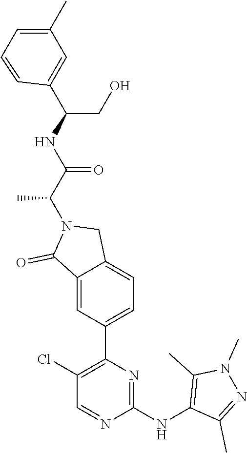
C1(C)=CC=CC(C(NC(=O)C(C)N2C(=O)C3=CC(C4=C(Cl)C=NC(NC5=C(C)N(C)N=C5C)=N4)=CC=C3C2)CO)=C1
